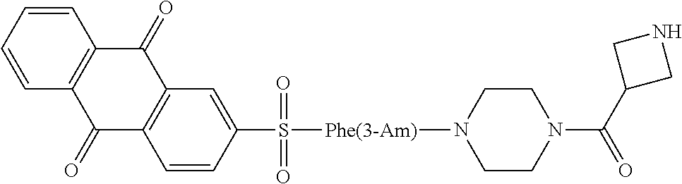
C12=C(C=C(S(=O)(=O)[Phe(3-Am)]N3CCN(C(C4CNC4)=O)CC3)C=C1)C(=O)C1=C(C2=O)C=CC=C1
